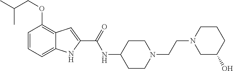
C1=CC=C2C(=C1OCC(C)C)C=C(C(=O)NC1CCN(CCN3CCCC(O)C3)CC1)N2
